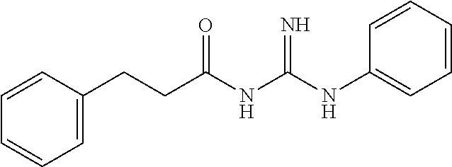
C1=C(CCC(NC(NC2=CC=CC=C2)=N)=O)C=CC=C1
